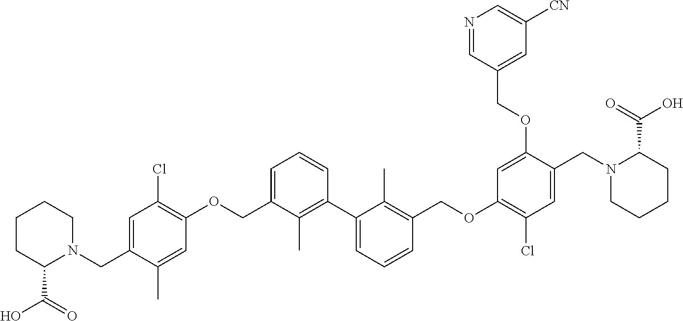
C1=C(CN2CCCCC2C(=O)O)C(C)=CC(OCC2=CC=CC(C3=CC=CC(COC4=C(Cl)C=C(CN5CCCCC5C(=O)O)C(OCC5=CC([CN])=CN=C5)=C4)=C3C)=C2C)=C1Cl
